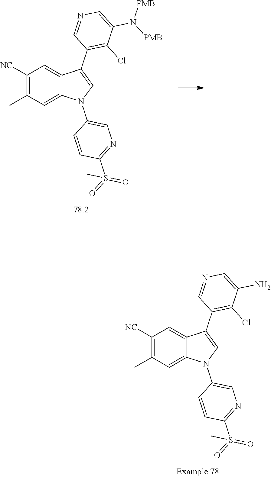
C1([NC])=C(C)C=C2C(=C1)C(C1=C(Cl)C(N)=CN=C1)=CN2C1=CN=C(S(=O)(=O)C)C=C1.C1([NC])=C(C)C=C2C(=C1)C(C1=C(Cl)C(N([PMB])[PMB])=CN=C1)=CN2C1=CN=C(S(=O)(=O)C)C=C1
